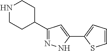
N1CCC(C2=NNC(C3=CC=CS3)=C2)CC1
